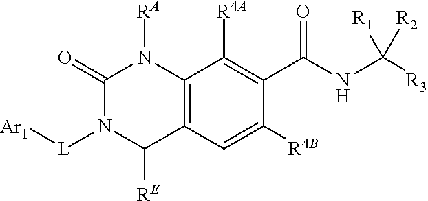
C1(=O)N([L][Ar1])C([RE])C2=C(N1[RA])C([R4A])=C(C(NC([R3])([R2])[R1])=O)C([R4B])=C2
